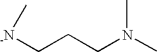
[-N](CCCN(C)C)C
